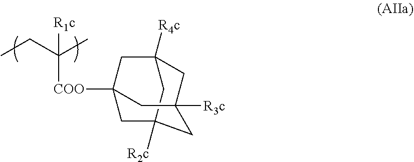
[R1c]C(C)(CC)[COO]C12CC3([R4c])CC([R2c])(C1)CC([R3c])(C2)C3
